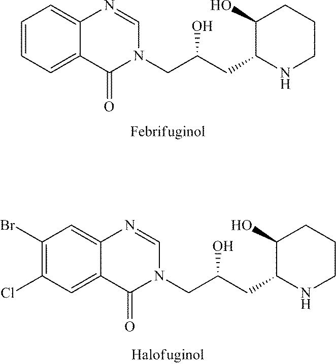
C1=CC=C2C(=C1)N=CN(CC(CC1NCCCC1O)O)C2=O.C1(Br)=C(Cl)C=C2C(=C1)N=CN(CC(CC1NCCCC1O)O)C2=O
